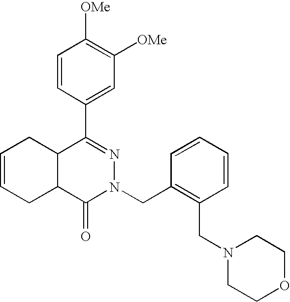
C1=CC(C2=NN(CC3=C(CN4CCOCC4)C=CC=C3)C(=O)C3C2CC=CC3)=CC([OMe])=C1[OMe]
